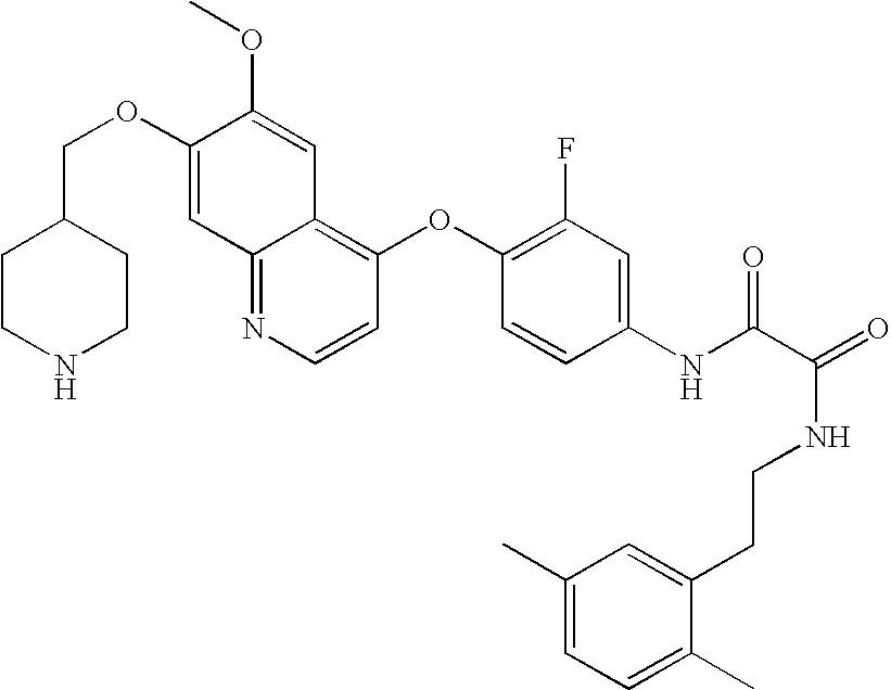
C(OC1=CC2=NC=CC(OC3=C(F)C=C(NC(C(=O)NCCC4=CC(C)=CC=C4C)=O)C=C3)=C2C=C1OC)C1CCNCC1
